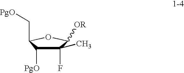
C1(F)(C)C([PgO])C(C[PgO])OC1[OR]
